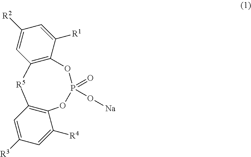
C12=C(OP(=O)(O[Na])OC3=C([R5]1)C=C([R3])C=C3[R4])C([R1])=CC([R2])=C2
